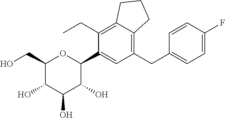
C1(CO)C(O)C(O)C(O)C(C2=CC(CC3=CC=C(F)C=C3)=C3C(=C2CC)CCC3)O1
